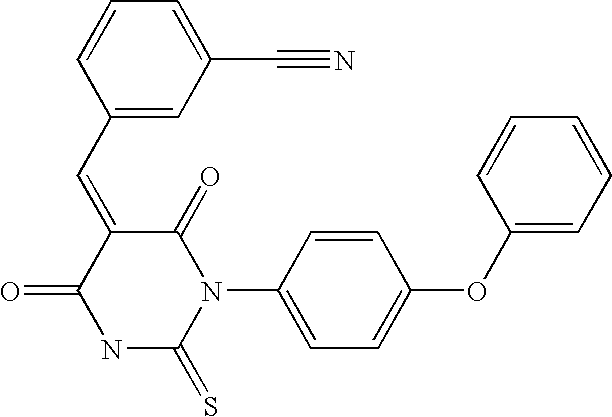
C(=C1C(=O)NC(=S)N(C2=CC=C(OC3=CC=CC=C3)C=C2)C1=O)C1=CC(C#N)=CC=C1
